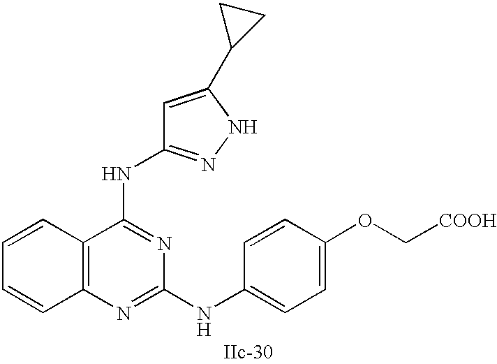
C12=C(N=C(NC3=CC=C(OC[COOH])C=C3)N=C1NC1=NNC(C3CC3)=C1)C=CC=C2
